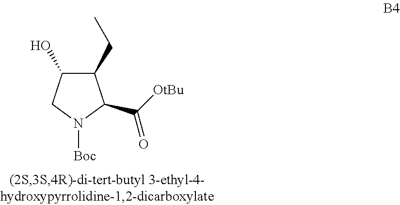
C1(CC)C(O)CN([Boc])C1C([OtBu])=O
